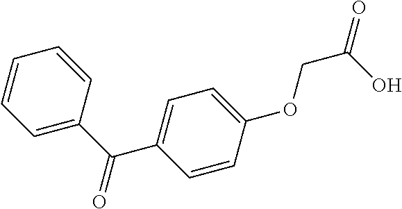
C1=CC=CC(C(C2=CC=C(OCC(=O)O)C=C2)=O)=C1
